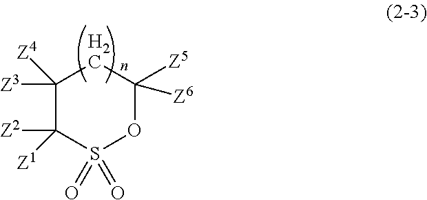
C1([Z3])([Z4])C([Z2])([Z1])S(=O)(=O)OC([Z6])([Z5])C1
